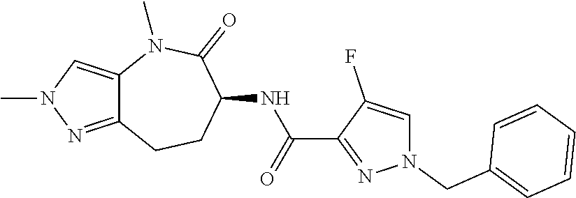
C12=NN(C)C=C1N(C)C(=O)C(NC(C1=NN(CC3=CC=CC=C3)C=C1F)=O)CC2
